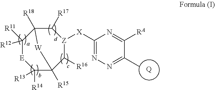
C1([R17])C2([R18])C([R12])([R11])[E]C([R14])([R13])C([R15])(C([R16])[Z]1[X]C1=NN=C(C)C([RA])=N1)[W]2.[Q]
